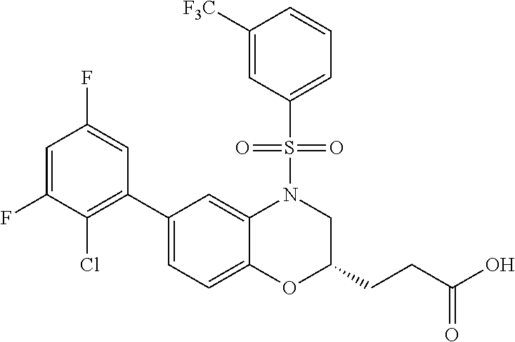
C1=C(F)C(Cl)=C(C2=CC=C3C(=C2)N(S(C2=CC=CC([F3C])=C2)(=O)=O)CC(CCC(O)=O)O3)C=C1F
